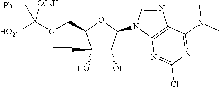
C1(O)(C#C)C(O)C(N2C=NC3=C2N=C(Cl)N=C3N(C)C)OC1COC([HO2C])([CO2H])C[Ph]
